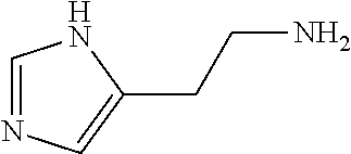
C1=NC=C(CCN)N1
